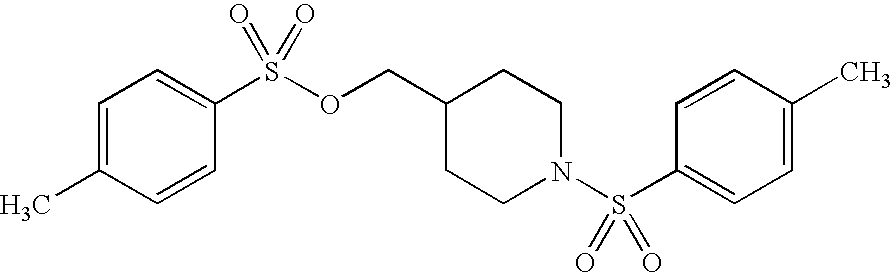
C1=C(C)C=CC(S(OCC2CCN(S(C3=CC=C(C)C=C3)(=O)=O)CC2)(=O)=O)=C1
